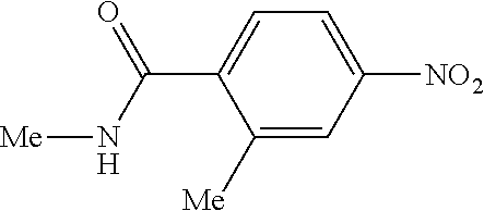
C1([Me])=CC([NO2])=CC=C1C(=O)N[Me]
